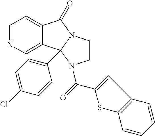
C1=NC=C2C(=C1)C(=O)N1CCN(C(C3=CC4=C(S3)C=CC=C4)=O)C21C1=CC=C(Cl)C=C1
